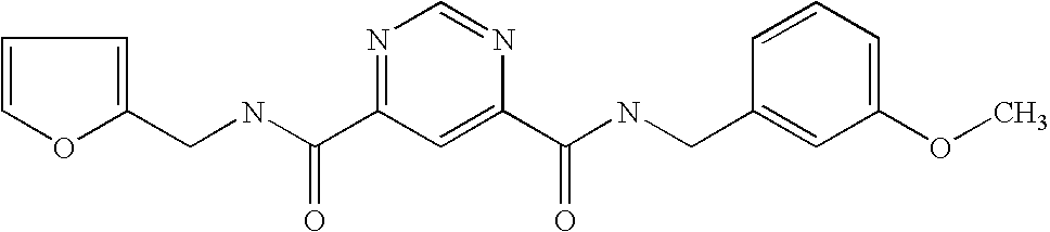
C(NC(=O)C1=NC=NC(C(=O)NCC2=CC(OC)=CC=C2)=C1)C1=CC=CO1
